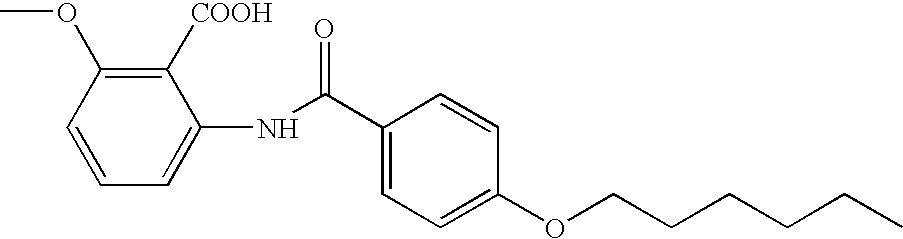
C1=CC=C(NC(C2=CC=C(OCCCCCC)C=C2)=O)C([COOH])=C1OC
